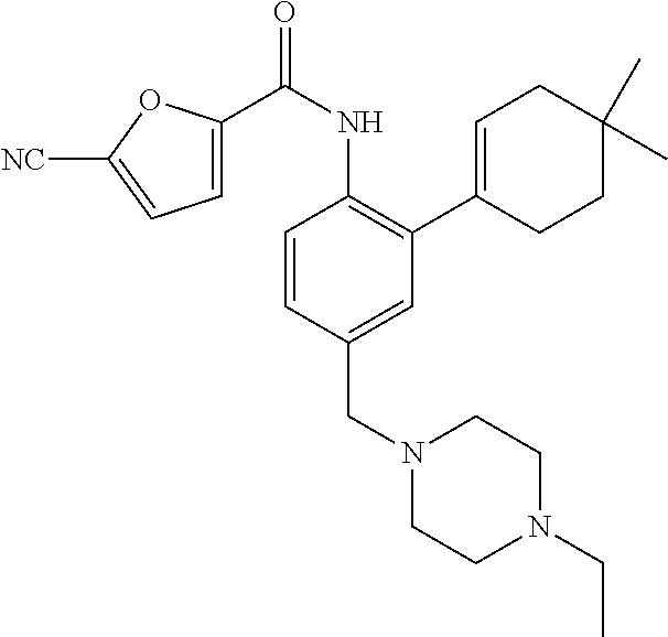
C1=CC(CN2CCN(CC)CC2)=CC(C2=CCC(C)(C)CC2)=C1NC(C1=CC=C([NC])O1)=O
